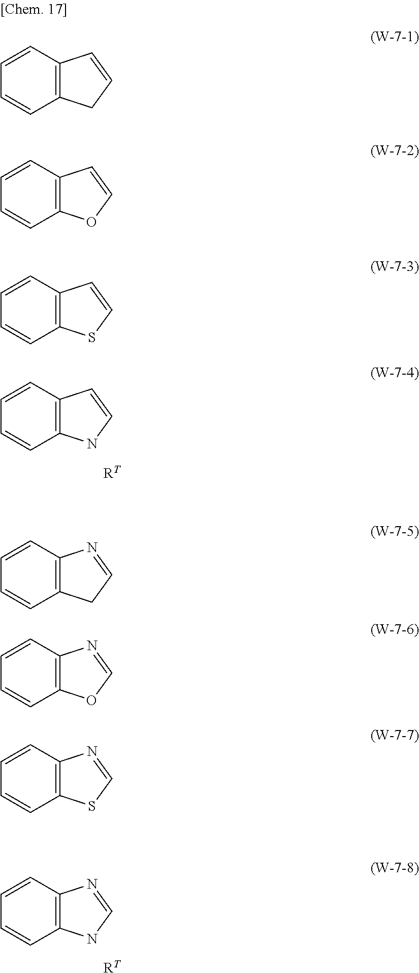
C12=C(C=CC=C1)N=CN2.[RT].C12=C(C=CC=C1)C=CN2.[RT].C12=C(C=CC=C1)C=CC2.C12=C(C=CC=C1)C=CO2.C12=C(C=CC=C1)C=CS2.C12=C(C=CC=C1)N=CC2.C12=C(C=CC=C1)N=CO2.C12=C(C=CC=C1)N=CS2
